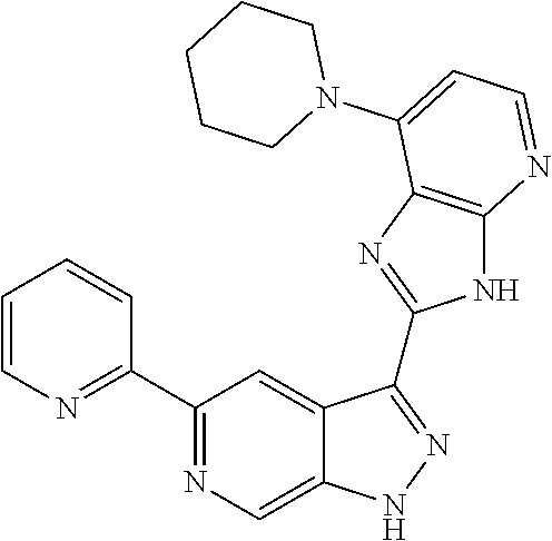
C1(C2=NC=C3C(=C2)C(C2=NC4=C(N2)N=CC=C4N2CCCCC2)=NN3)=NC=CC=C1
